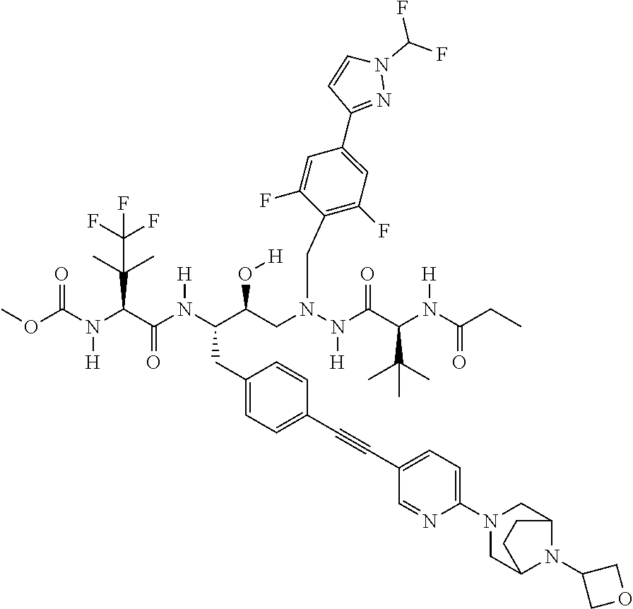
COC(N(C(C(N(C(C(CN(N(C(C(N(C(CC)=O)[H])C(C)(C)C)=O)[H])CC1=C(F)C=C(C2=NN(C(F)F)C=C2)C=C1F)O[H])CC1=CC=C(C#CC2=CC=C(N3CC4N(C5COC5)C(C3)CC4)N=C2)C=C1)[H])=O)C(C)(C)C(F)(F)F)[H])=O
